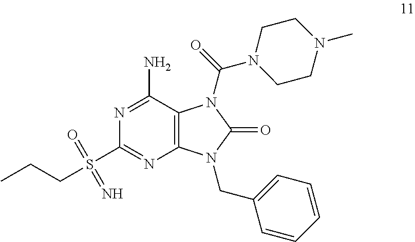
N1=C(N)C2=C(N=C1S(=O)(=N)CCC)N(CC1=CC=CC=C1)C(=O)N2C(N1CCN(C)CC1)=O
